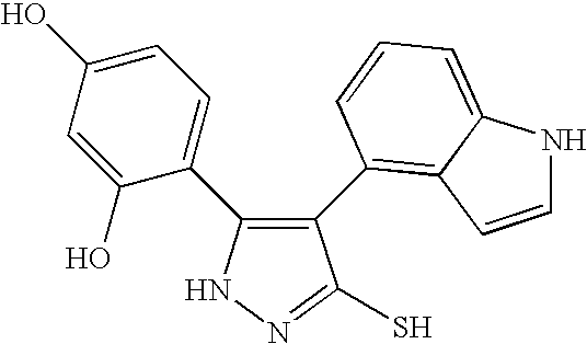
C1(C2=C3C(=CC=C2)NC=C3)=C(C2=CC=C(O)C=C2O)NN=C1S
